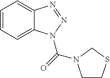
C1=CC=C2C(=C1)N=NN2C(=O)N1CCSC1
